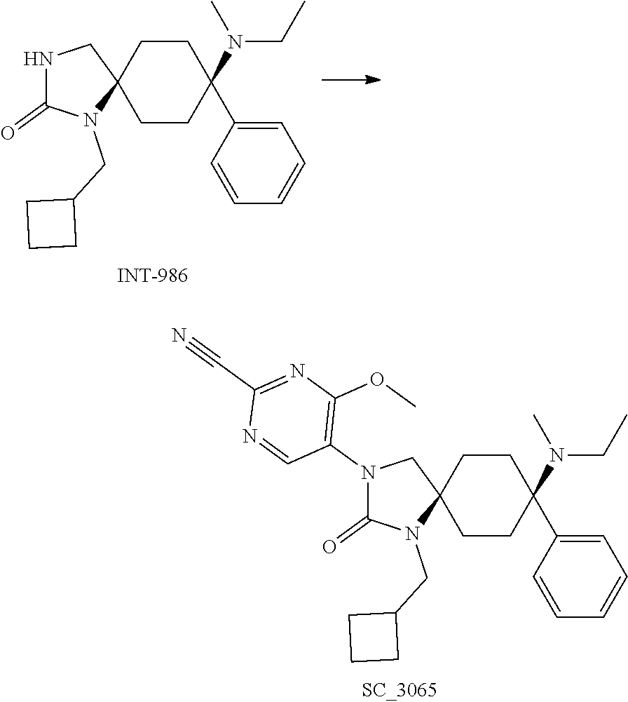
C1CC2(CCC1(C1=CC=CC=C1)N(CC)C)CN(C1=C(OC)N=C(C#N)N=C1)C(=O)N2CC1CCC1.C1CC2(CCC1(C1=CC=CC=C1)N(C)CC)CNC(=O)N2CC1CCC1
